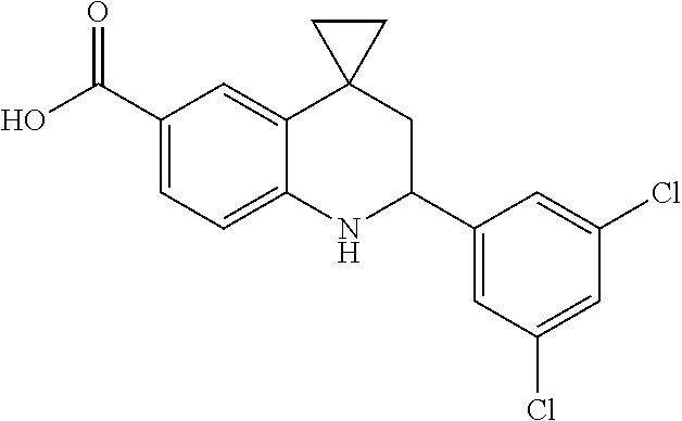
C1(C(O)=O)=CC=C2C(=C1)C1(CC(C3=CC(Cl)=CC(Cl)=C3)N2)CC1
